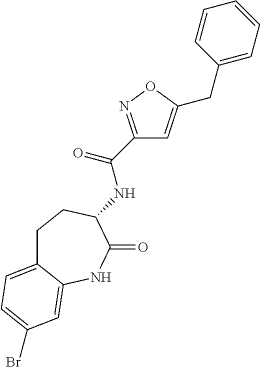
N(C(C1=NOC(CC2=CC=CC=C2)=C1)=O)C1C(=O)NC2=CC(Br)=CC=C2CC1
